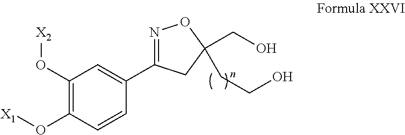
C1(O[X2])=C(O[X1])C=CC(C2=NOC(CO)(CCO)C2)=C1
